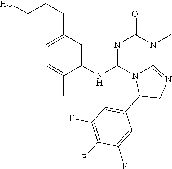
C1=C(CCCO)C=C(NC2=NC(=O)N(C)C3=NCC(C4=CC(F)=C(F)C(F)=C4)N23)C(C)=C1
